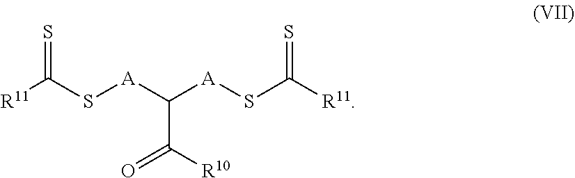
[R11]C(=S)S[A]C([A]SC(=S)[R11])C(=O)[R10]
